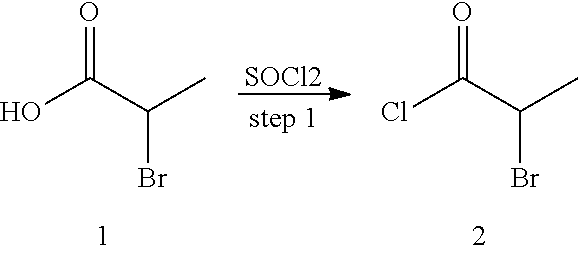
OC(C(C)Br)=O.[SOCl2].ClC(C(C)Br)=O
